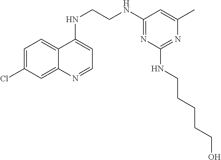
C12=CC=C(Cl)C=C1N=CC=C2NCCNC1=NC(NCCCCCO)=NC(C)=C1
